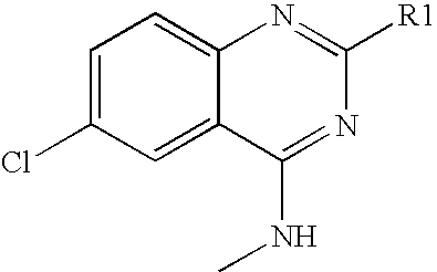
C1=C(Cl)C=C2C(=C1)N=C([R1])N=C2NC
